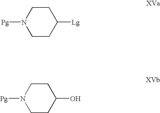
N1([Pg])CCC([Lg])CC1.N1([Pg])CCC(O)CC1
